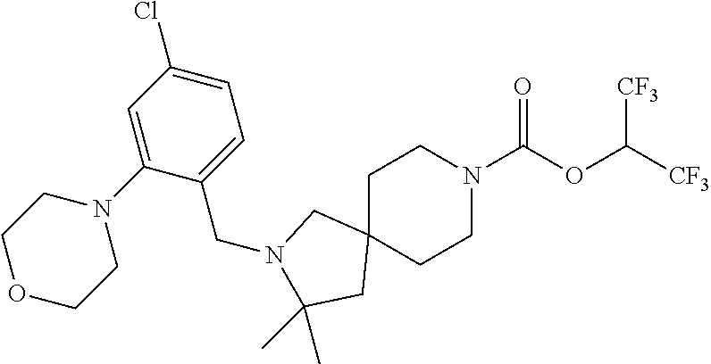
C1C2(CCN(C(OC([CF3])[CF3])=O)C1)CN(CC1=CC=C(Cl)C=C1N1CCOCC1)C(C)(C)C2
